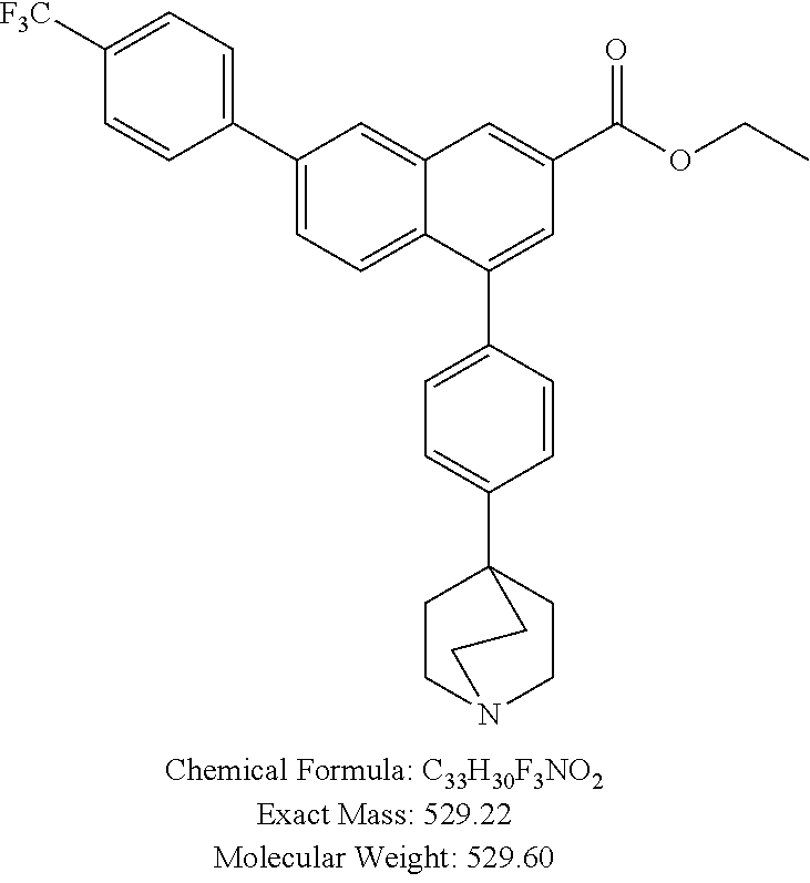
C12=CC=C(C3=CC=C([F3C])C=C3)C=C1C=C(C(OCC)=O)C=C2C1=CC=C(C23CCN(CC2)CC3)C=C1
